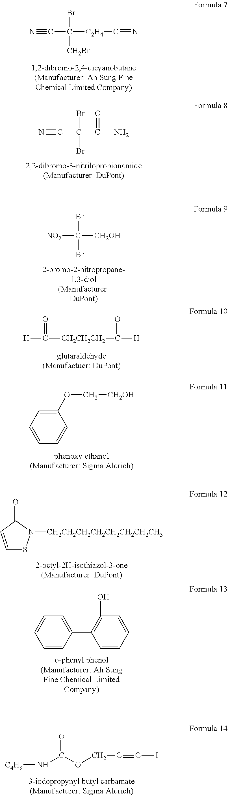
N#CC([C2H4]C#N)(Br)[CH2Br].N#CC(C(=O)N)(Br)Br.[NO2]C([CH2OH])(Br)Br.C1=CC=C(OC[CH2OH])C=C1.[H]C(=O)[CH2CH2CH2]C([H])=O.C1=CC(=O)N([CH2CH2CH2CH2CH2CH2CH2CH3])S1.C1=CC(C2=C(O)C=CC=C2)=CC=C1.[C4H9]NC(OCC#CI)=O
